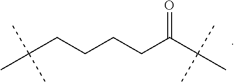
CC(CCCCC(C(C)(C)C)=O)(C)C
